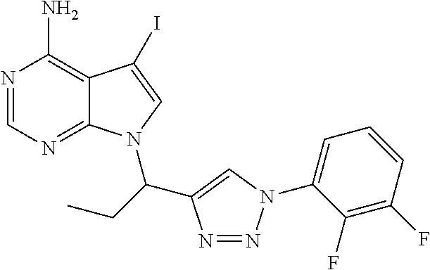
C12=C(N)N=CN=C1N(C(CC)C1=CN(C3=CC=CC(F)=C3F)N=N1)C=C2I
